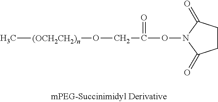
C[(OCH2CH2)n]OCC(ON1C(=O)CCC1=O)=O
